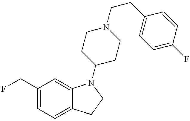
C1(CF)=CC=C2C(=C1)N(C1CCN(CCC3=CC=C(F)C=C3)CC1)CC2
